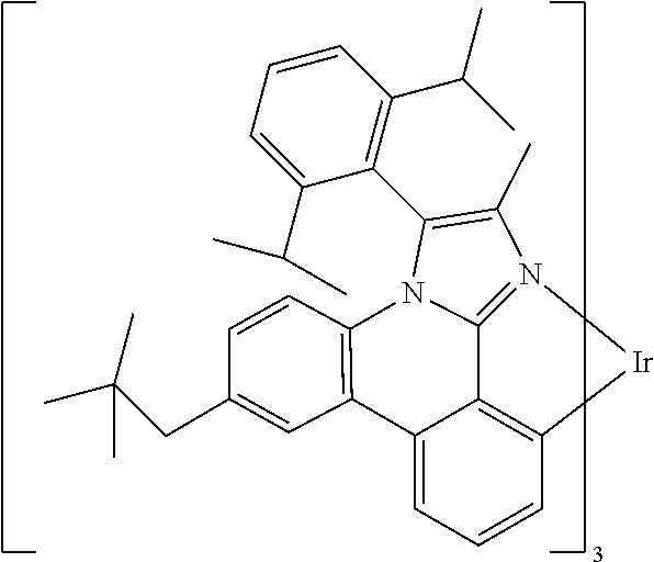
C12=C3C=CC=C1C1=C(N4C2=N([Ir]3)C(C)=C4C2=C(C(C)C)C=CC=C2C(C)C)C=CC(CC(C)(C)C)=C1
